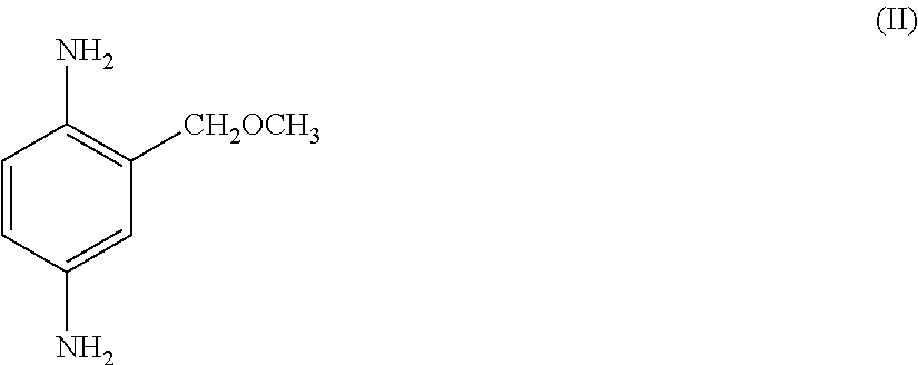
C1(N)=C([CH2OCH3])C=C(N)C=C1
